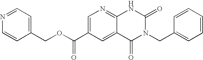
C1(COC(C2=CN=C3C(=C2)C(=O)N(CC2=CC=CC=C2)C(=O)N3)=O)=CC=NC=C1
